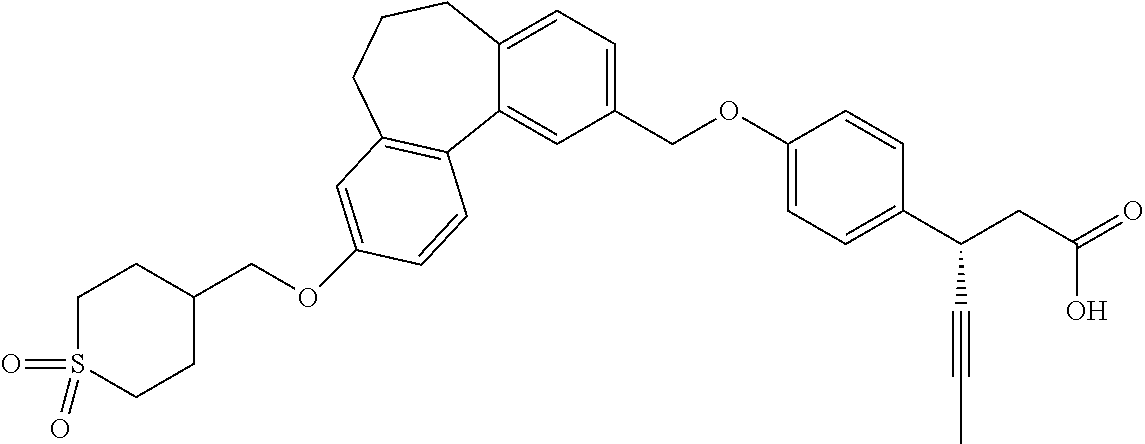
O(C1=CC2=C(C3=CC(COC4=CC=C(C(CC(O)=O)C#CC)C=C4)=CC=C3CCC2)C=C1)CC1CCS(=O)(=O)CC1
